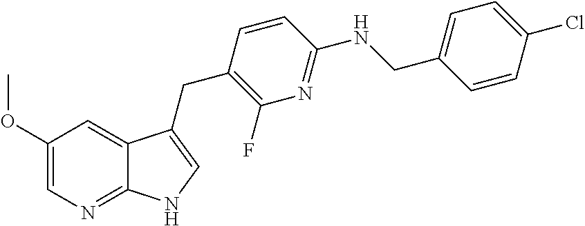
C1(OC)=CN=C2C(=C1)C(CC1=C(F)N=C(NCC3=CC=C(Cl)C=C3)C=C1)=CN2
